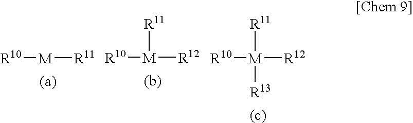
[R10][M][R11].[R10][M]([R12])[R11].[R10][M]([R12])([R11])[R13]
